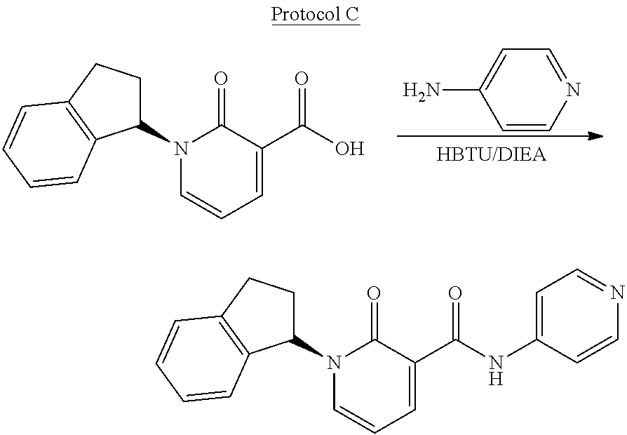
C1=CC=C(C(O)=O)C(=O)N1C1CCC2=C1C=CC=C2.C1=CN=CC=C1N.C1=CC=C(C(NC2=CC=NC=C2)=O)C(=O)N1C1CCC2=C1C=CC=C2
